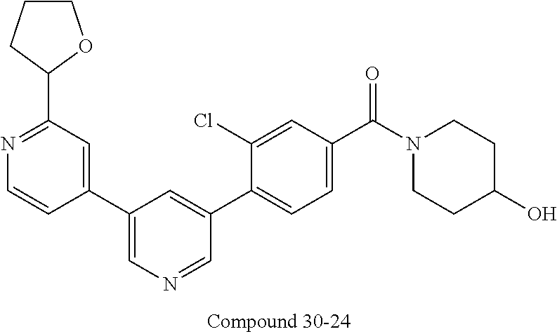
C1(C2=CN=CC(C3=CC=C(C(N4CCC(O)CC4)=O)C=C3Cl)=C2)=CC(C2OCCC2)=NC=C1
